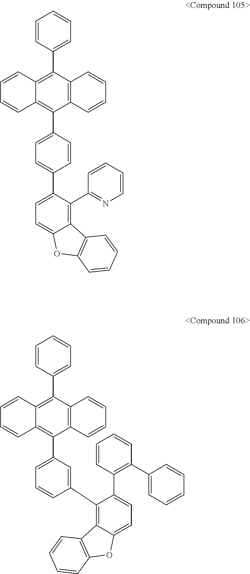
C12=C(C(C3=CC=CC=C3)=C3C(=C1C1=CC=C(C4=CC=C5C(=C4C4=NC=CC=C4)C4=C(O5)C=CC=C4)C=C1)C=CC=C3)C=CC=C2.C12=C(C(C3=CC=CC=C3)=C3C(=C1C1=CC=CC(C4=C5C(=CC=C4C4=C(C6=CC=CC=C6)C=CC=C4)OC4=C5C=CC=C4)=C1)C=CC=C3)C=CC=C2
